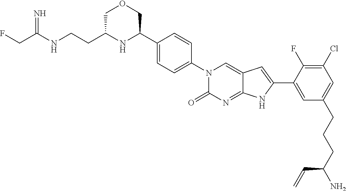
C(C(NCCC1NC(C2=CC=C(N3C(=O)N=C4C(=C3)C=C(C3=CC(CCCC(N)C=C)=CC(Cl)=C3F)N4)C=C2)COC1)=N)F
